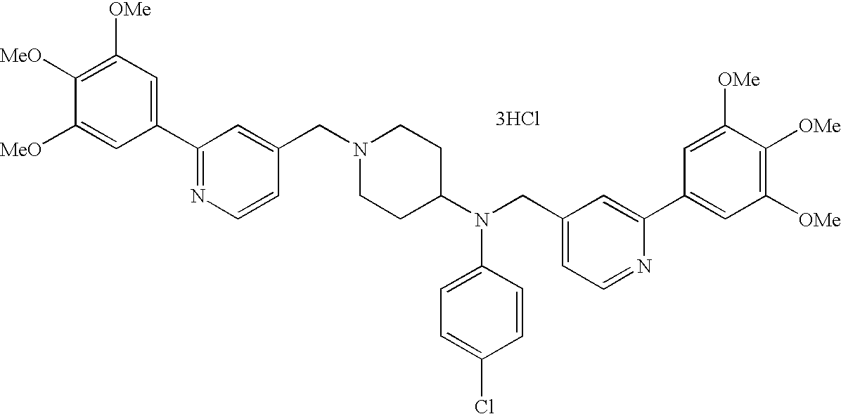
C1([OMe])=C([MeO])C([MeO])=CC(C2=NC=CC(CN3CCC(N(CC4=CC=NC(C5=CC([OMe])=C([OMe])C([OMe])=C5)=C4)C4=CC=C(Cl)C=C4)CC3)=C2)=C1.[3HCl]
